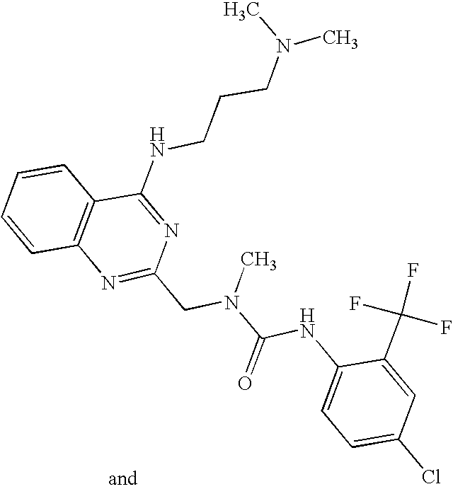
C1=CC2=C(C=C1)C(NCCCN(C)C)=NC(CN(C(NC1=CC=C(Cl)C=C1C(F)(F)F)=O)C)=N2
